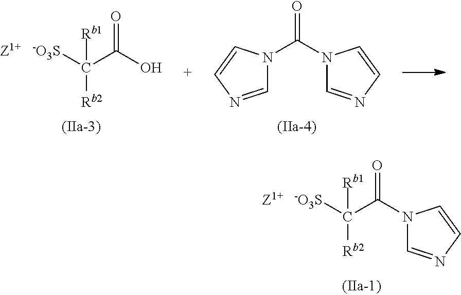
[-O3S]C(C(O)=O)([Rb1])[Rb2].[Z1+].C1=NC=CN1C(N1C=NC=C1)=O.C1=NC=CN1C(C([-O3S])([Rb1])[Rb2])=O.[Z1+]
